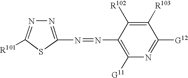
C1([R101])=NN=C(N=NC2=C([G11])N=C([G12])C([R103])=C2[R102])S1
